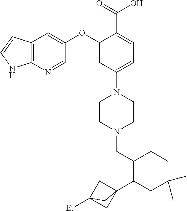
C1(OC2=CC3=C(N=C2)NC=C3)=CC(N2CCN(CC3=C(C45CC([Et])(C4)C5)CC(C)(C)CC3)CC2)=CC=C1C(=O)O
